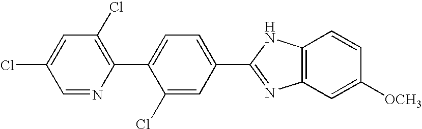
C1=NC(C2=CC=C(C3=NC4=C(C=CC([OCH3])=C4)N3)C=C2Cl)=C(Cl)C=C1Cl
